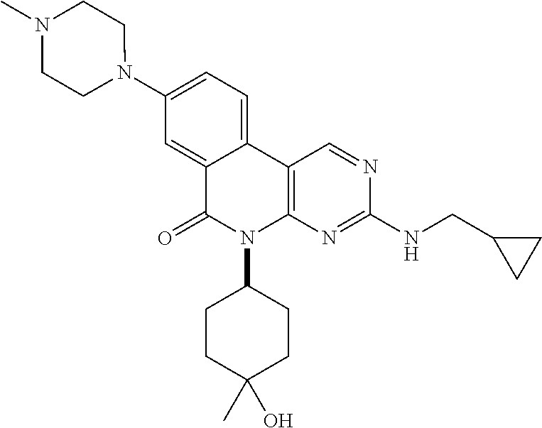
C1(N2CCN(C)CC2)=CC=C2C(=C1)C(=O)N(C1CCC(C)(O)CC1)C1=C2C=NC(NCC2CC2)=N1
